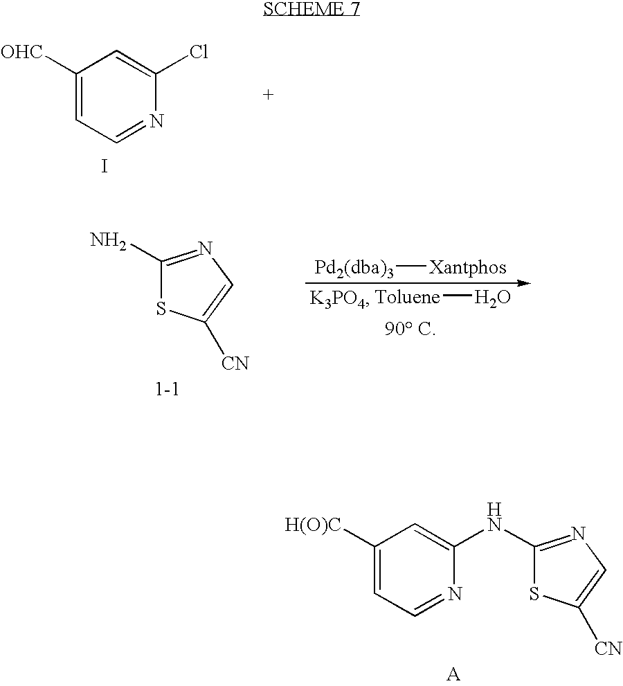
C1([OHC])=CC=NC(Cl)=C1.I.[Toluene]O.C1(N)=NC=C([CN])S1.[Pd2(dba)3][Xantphos].C1(NC2=CC([H(O)C])=CC=N2)=NC=C([CN])S1
